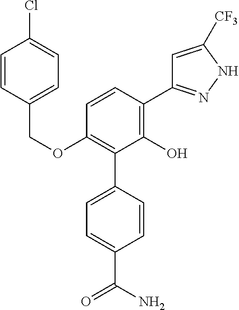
C(OC1=C(C2=CC=C(C(N)=O)C=C2)C(O)=C(C2=NNC([CF3])=C2)C=C1)C1=CC=C(Cl)C=C1
